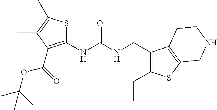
C1(NC(NCC2=C(CC)SC3=C2CCNC3)=O)=C(C(OC(C)(C)C)=O)C(C)=C(C)S1
